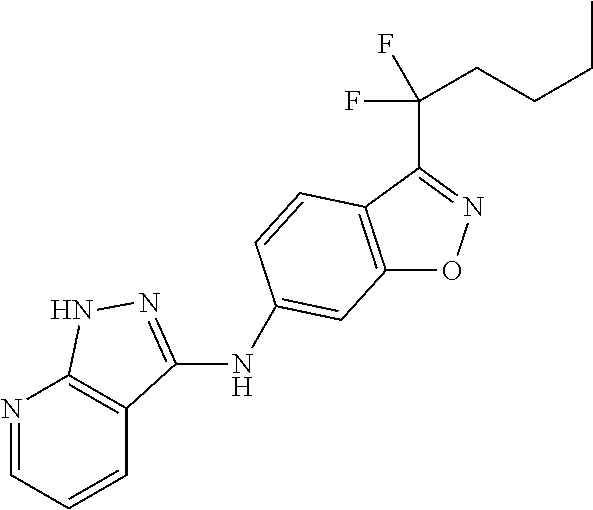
C12=C(C(C(CCCC)(F)F)=NO1)C=CC(NC1=NNC3=C1C=CC=N3)=C2
